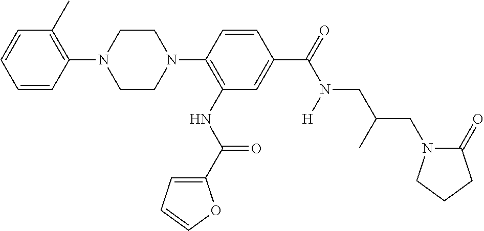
C1=CC(N2CCN(C3=C(NC(C4=CC=CO4)=O)C=C(C(=O)N([H])CC(CN4C(=O)CCC4)C)C=C3)CC2)=C(C)C=C1
